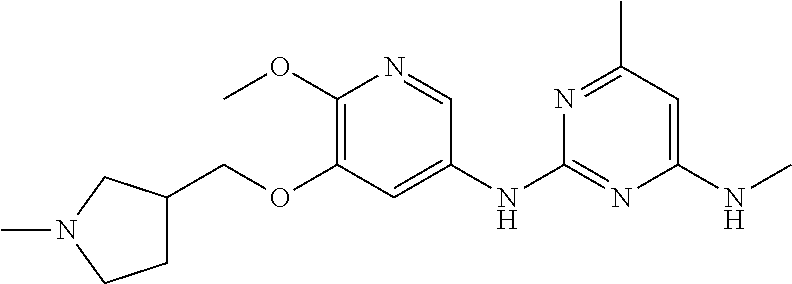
C1=NC(OC)=C(OCC2CCN(C)C2)C=C1NC1=NC(NC)=CC(C)=N1
